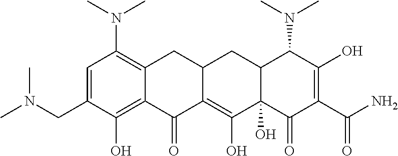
C1=C(CN(C)C)C(O)=C2C(=C1N(C)C)CC1C(=C(O)C3(O)C(C1)C(N(C)C)C(O)=C(C(N)=O)C3=O)C2=O
